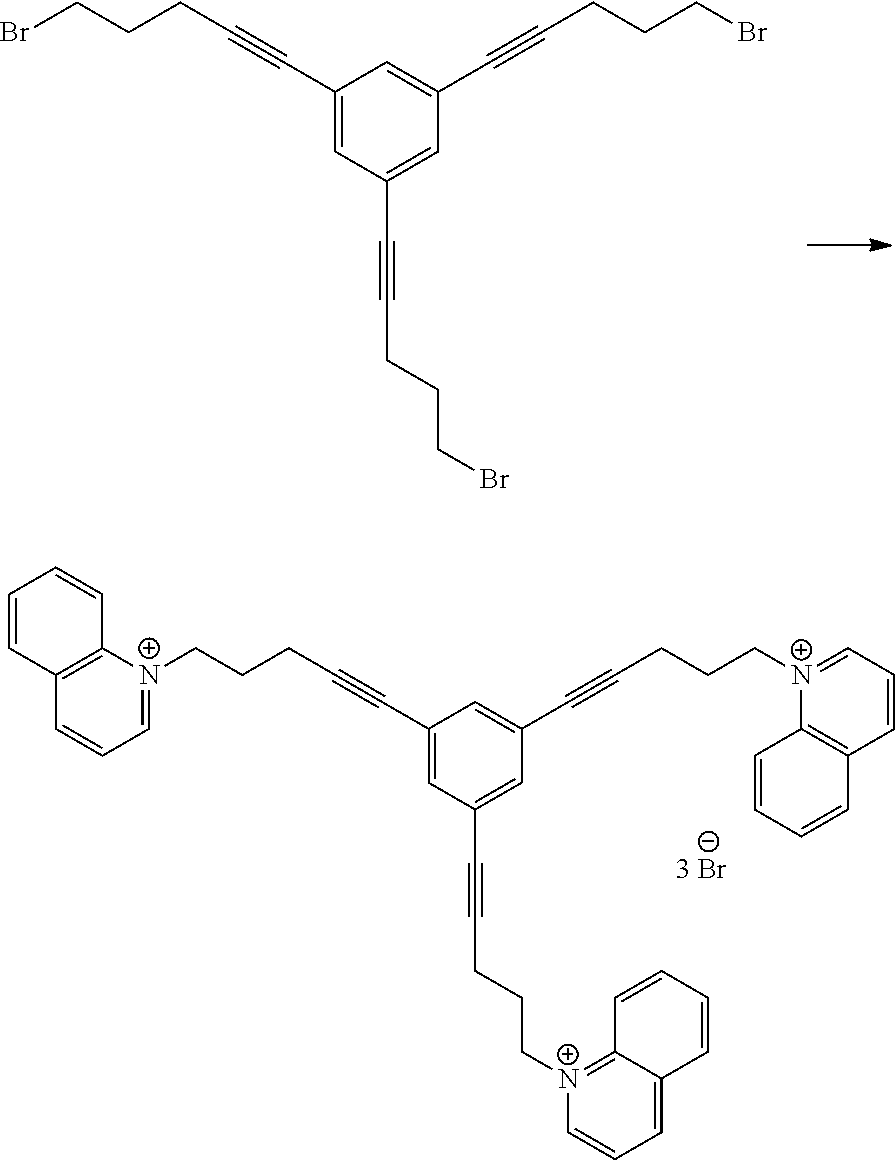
C1(C#CCCCBr)=CC(C#CCCCBr)=CC(C#CCCCBr)=C1.C1(C#CCCC[N+]2=CC=CC3=C2C=CC=C3)=CC(C#CCCC[N+]2=C3C(=CC=C2)C=CC=C3)=CC(C#CCCC[N+]2=CC=CC3=C2C=CC=C3)=C1
